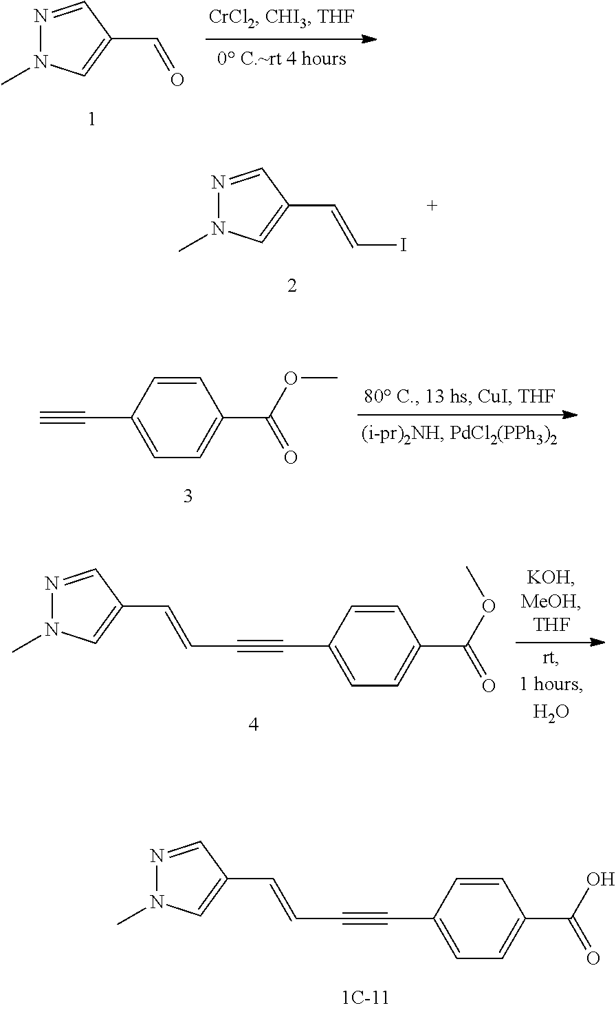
N1=CC(C=O)=CN1C.N1=CC(C=CI)=CN1C.N1=CC(C=CC#CC2=CC=C(C(OC)=O)C=C2)=CN1C.N1=CC(C=CC#CC2=CC=C(C(O)=O)C=C2)=CN1C.C#CC1=CC=C(C(OC)=O)C=C1
